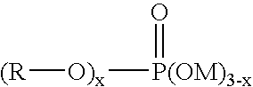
[O)x]([P(OM)3-x]=O)[(R]
